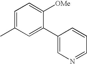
C1=C(C2=CN=CC=C2)C([OMe])=CC=C1C
